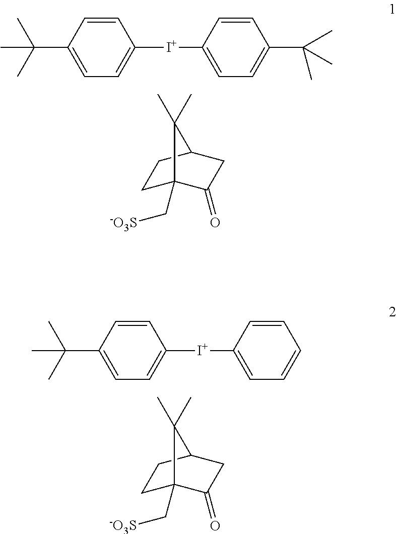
C(C1=CC=C([I+]C2=CC=C(C(C)(C)C)C=C2)C=C1)(C)(C)C.C1C2(C[-O3S])C(=O)CC(C1)C2(C)C.C(C1=CC=C([I+]C2=CC=CC=C2)C=C1)(C)(C)C.C1C2(C[-O3S])C(=O)CC(C1)C2(C)C
